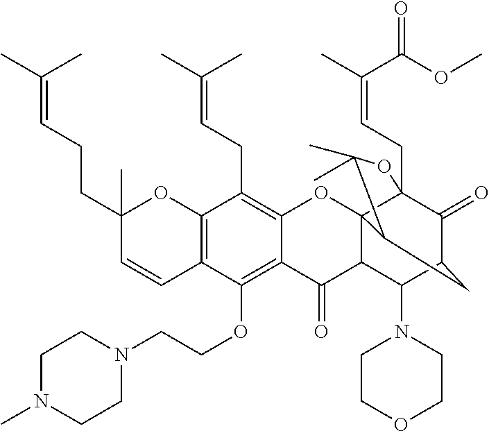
C12=C(C=CC(CCC=C(C)C)(C)O1)C(OCCN1CCN(C)CC1)=C1C(=C2CC=C(C)C)OC23C4(CC=C(C)C(OC)=O)C(=O)C(CC2C(C)(C)O4)C(N2CCOCC2)C3C1=O
